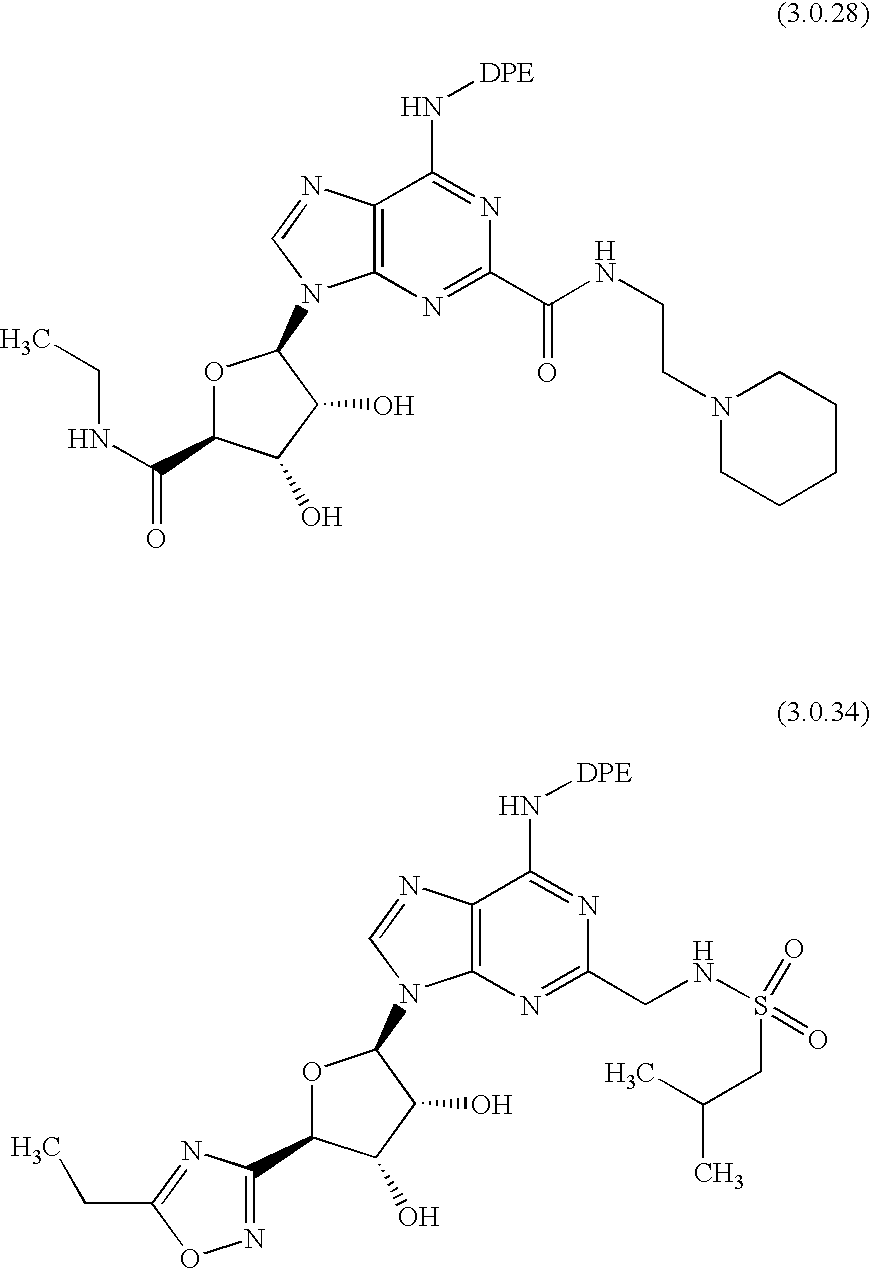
C12=C(N=C(C(NCCN3CCCCC3)=O)N=C1N[DPE])N(C1OC(C(NCC)=O)C(O)C1O)C=N2.C12=C(N=C(CNS(CC(C)C)(=O)=O)N=C1N[DPE])N(C1OC(C3=NOC(CC)=N3)C(O)C1O)C=N2
